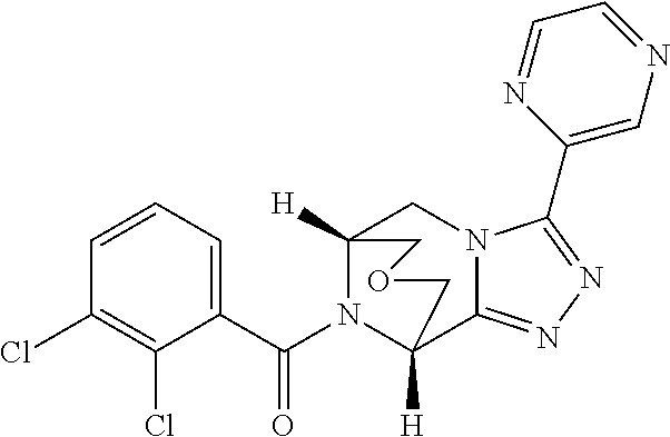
C1=CC=C(C(N2C3([H])C4=NN=C(C5=CN=CC=N5)N4CC2([H])COC3)=O)C(Cl)=C1Cl
